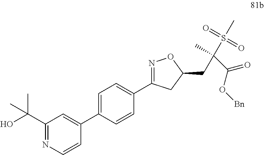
C1=CN=C(C(O)(C)C)C=C1C1=CC=C(C2=NOC(CC(C(O[Bn])=O)(C)S(=O)(=O)C)C2)C=C1
